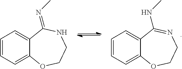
C1=C2C(=CC=C1)C(=NC)NCCO2.C1=C2C(=CC=C1)C(NC)=NCCO2
